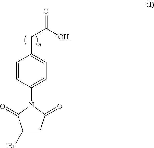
C1=CC(N2C(=O)C(Br)=CC2=O)=CC=C1CC(=O)[OH]
